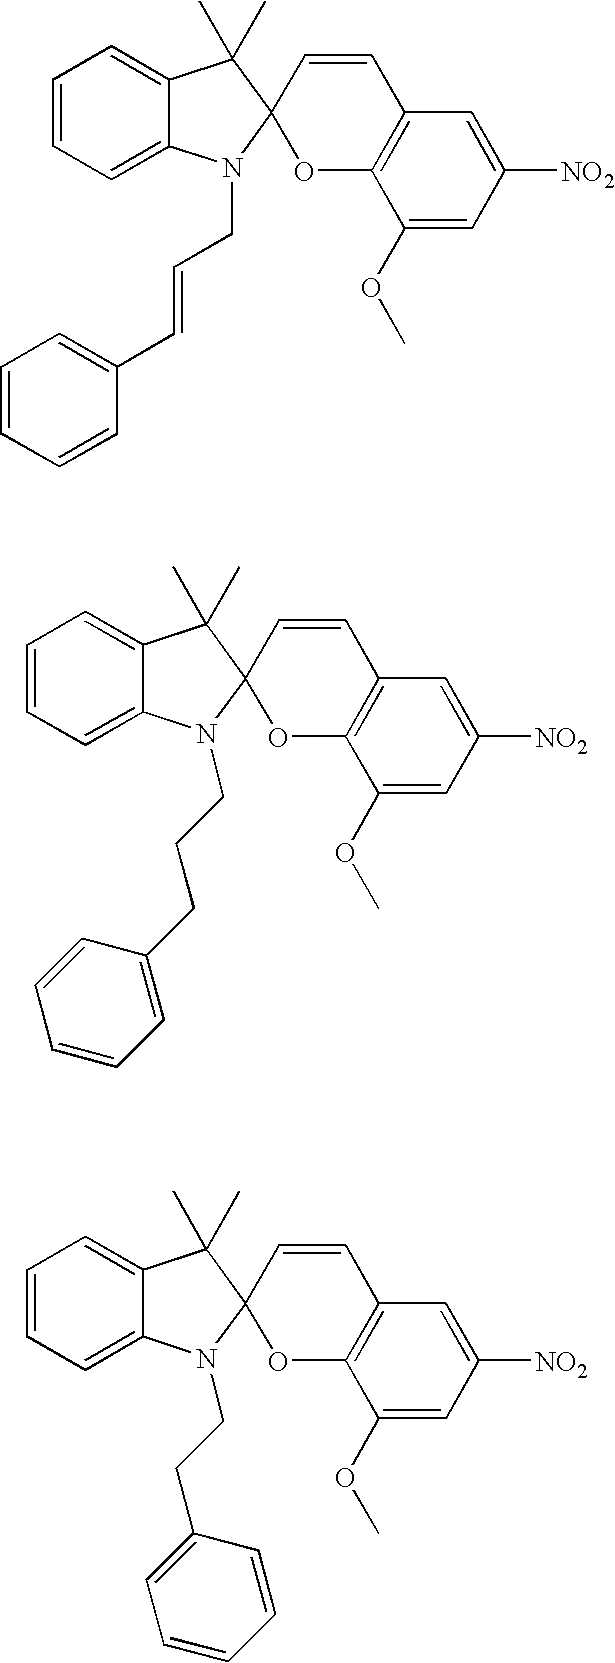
C1=CC=C2C(=C1)C(C)(C)C1(N2CC=CC2=CC=CC=C2)OC2=C(C=C1)C=C([NO2])C=C2OC.C1=CC=C2C(=C1)C(C)(C)C1(N2CCCC2=CC=CC=C2)OC2=C(C=C1)C=C([NO2])C=C2OC.C1=CC=C2C(=C1)C(C)(C)C1(N2CCC2=CC=CC=C2)OC2=C(C=C1)C=C([NO2])C=C2OC
